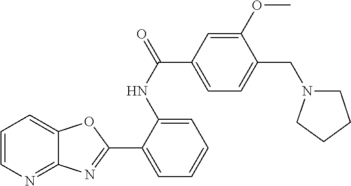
C1(NC(C2=CC=C(CN3CCCC3)C(OC)=C2)=O)=CC=CC=C1C1=NC2=NC=CC=C2O1
